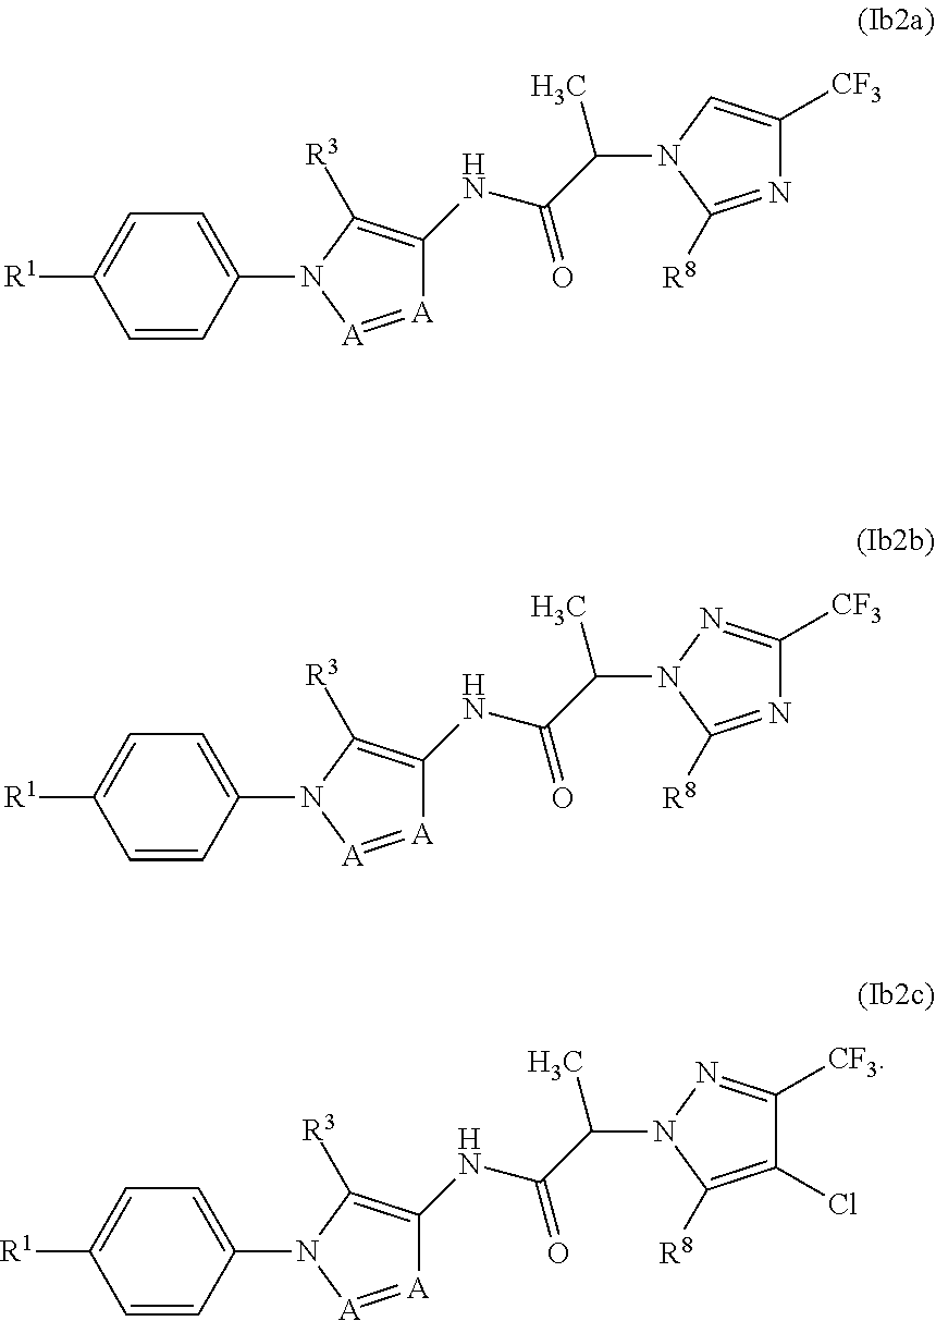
[A]1=[A]N(C2=CC=C([R1])C=C2)C([R3])=C1NC(C(N1C([R8])=NC([CF3])=C1)C)=O.[A]1=[A]N(C2=CC=C([R1])C=C2)C([R3])=C1NC(C(N1C([R8])=NC([CF3])=N1)C)=O.[A]1=[A]N(C2=CC=C([R1])C=C2)C([R3])=C1NC(C(N1C([R8])=C(Cl)C([CF3])=N1)C)=O
